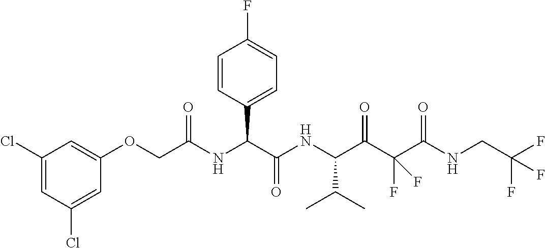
C1=C(OCC(NC(C(NC(C(C(C(NCC(F)(F)F)=O)(F)F)=O)C(C)C)=O)C2=CC=C(F)C=C2)=O)C=C(Cl)C=C1Cl
